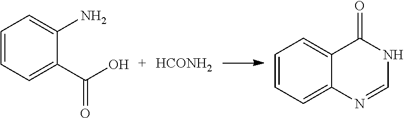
C1=CC=C(C(O)=O)C(N)=C1.[HCONH2].C1=CC=C2C(=C1)C(=O)NC=N2
